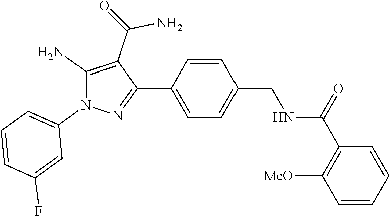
C1=CC(CNC(C2=C([MeO])C=CC=C2)=O)=CC=C1C1=NN(C2=CC=CC(F)=C2)C(N)=C1C(=O)N
